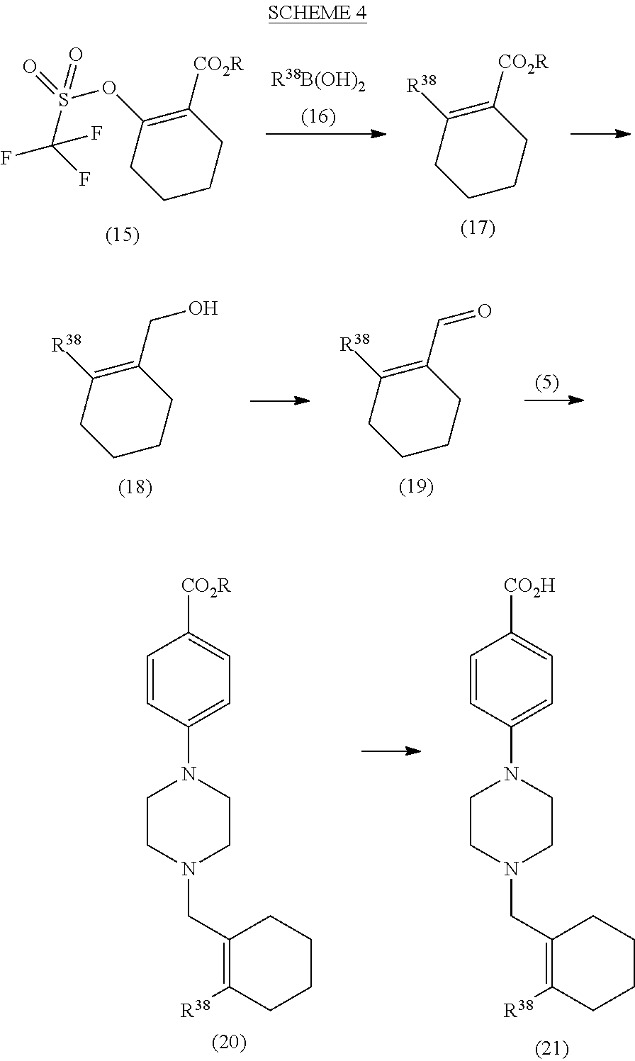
[R38B(OH)2].C1(OS(=O)(C(F)(F)F)=O)=C([CO2R])CCCC1.C1([R38])=C([CO2R])CCCC1.C1([R38])=C(CO)CCCC1.C1([R38])=C(C=O)CCCC1.C1=CC(N2CCN(CC3=C([R38])CCCC3)CC2)=CC=C1[CO2H].C1=CC(N2CCN(CC3=C([R38])CCCC3)CC2)=CC=C1[CO2R]
